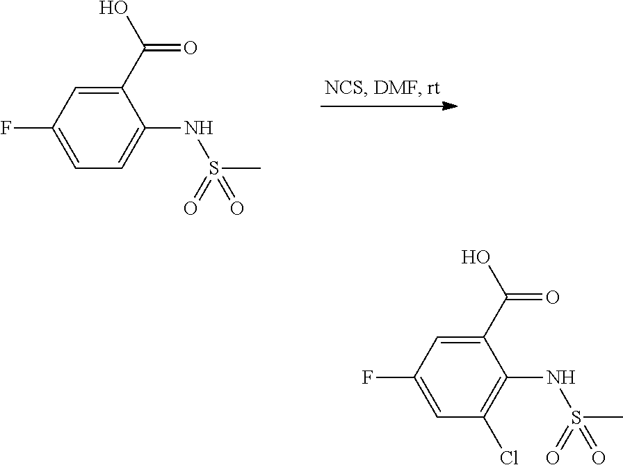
FC1=CC=C(NS(=O)(=O)C)C(C(O)=O)=C1.FC1=CC(Cl)=C(NS(=O)(=O)C)C(C(O)=O)=C1
